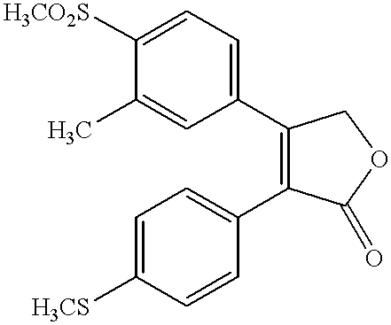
C1=C(C)C([H3CO2S])=CC=C1C1=C(C2=CC=C([H3CS])C=C2)C(=O)OC1
